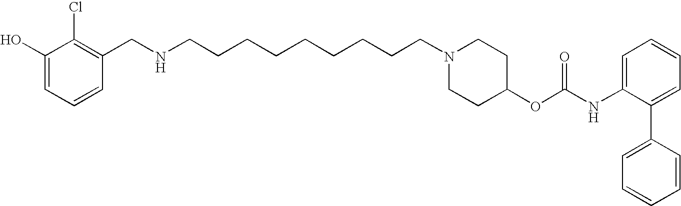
C1(O)=CC=CC(CNCCCCCCCCCN2CCC(OC(NC3=CC=CC=C3C3=CC=CC=C3)=O)CC2)=C1Cl
